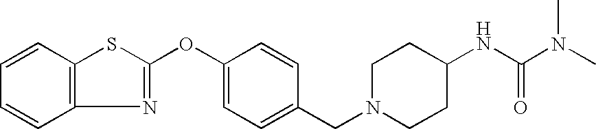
C1=CC2=C(C=C1)N=C(OC1=CC=C(CN3CCC(NC(N(C)C)=O)CC3)C=C1)S2
